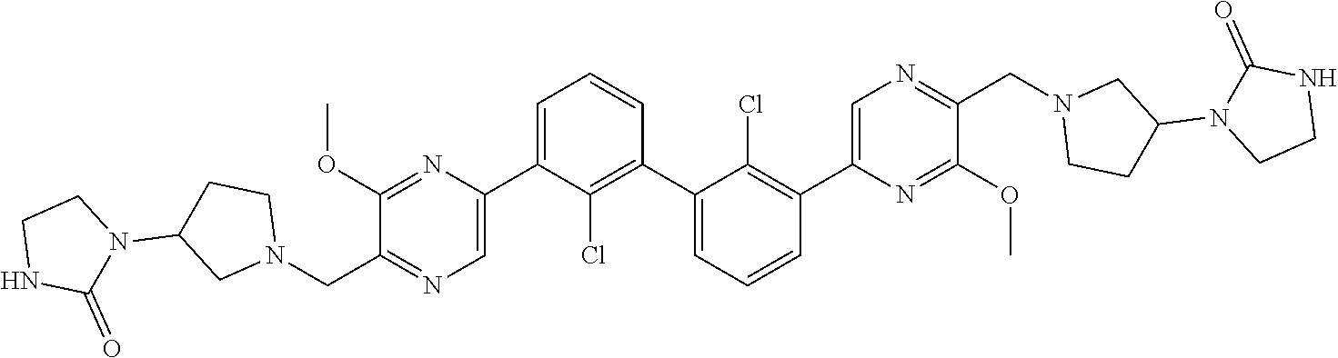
C1(OC)=NC(C2=CC=CC(C3=CC=CC(C4=CN=C(CN5CCC(N6CCNC6=O)C5)C(OC)=N4)=C3Cl)=C2Cl)=CN=C1CN1CCC(N2CCNC2=O)C1
